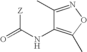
C1(C)=NOC(C)=C1NC(=O)[Z]
